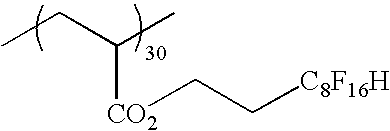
CCC(C)[CO2]CC[C8F16H]
